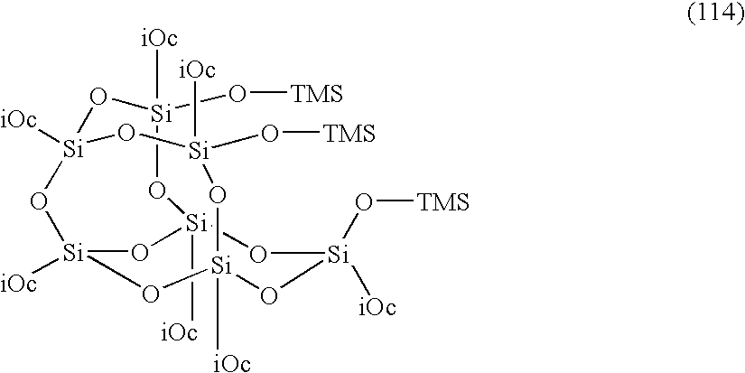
O1[Si]2([iOc])O[Si](O[TMS])([iOc])O[Si]3([iOc])O[Si]([iOc])(O2)O[Si]([iOc])(O[Si]1(O[TMS])[iOc])O[Si](O[TMS])([iOc])O3
